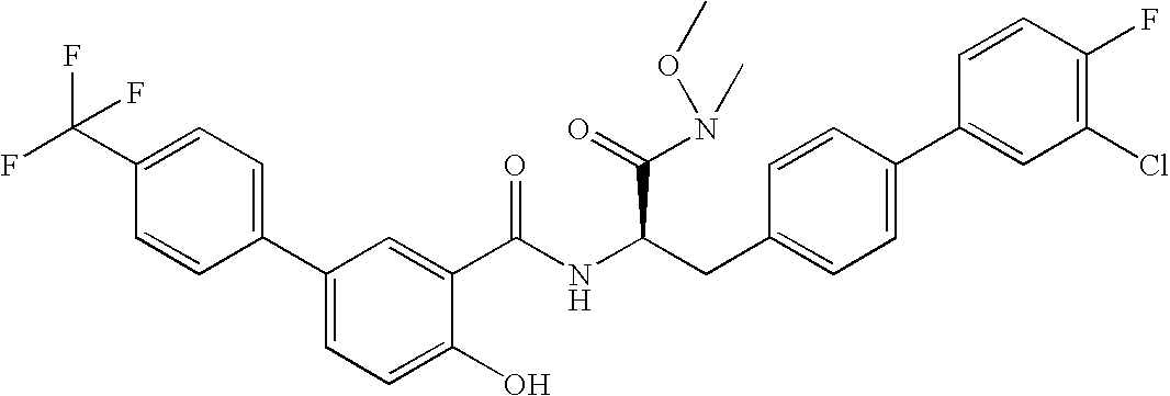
C1=C(C(F)(F)F)C=CC(C2=CC=C(O)C(C(NC(CC3=CC=C(C4=CC(Cl)=C(F)C=C4)C=C3)C(=O)N(C)OC)=O)=C2)=C1
